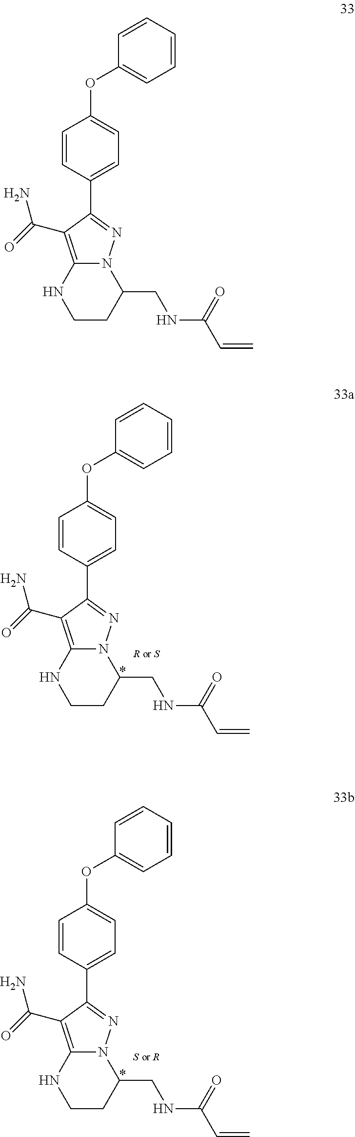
C1=CC=CC=C1OC1=CC=C(C2=NN3C(=C2C(=O)N)NCCC3CNC(C=C)=O)C=C1.C1=CC=CC=C1OC1=CC=C(C2=NN3C(=C2C(=O)N)NCCC3CNC(C=C)=O)C=C1.C1=CC=CC=C1OC1=CC=C(C2=NN3C(=C2C(=O)N)NCCC3CNC(C=C)=O)C=C1
